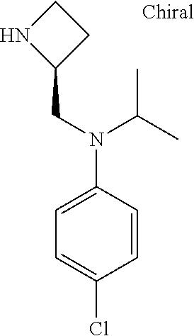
C1(CN(C2=CC=C(Cl)C=C2)C(C)C)CCN1
